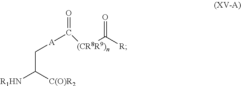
C(C([C(O)R2])[R1HN])[A]C([(CR8R9)n]C([R])=O)=O
